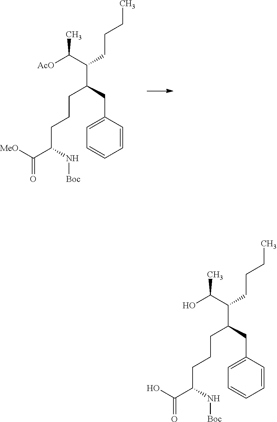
[AcO]C(C(C(CCCC(C([MeO])=O)N[Boc])CC1=CC=CC=C1)CCCC)C.OC(C(C(CCCC(C(O)=O)N[Boc])CC1=CC=CC=C1)CCCC)C
